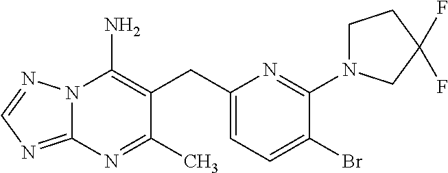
N12C(=NC=N1)N=C(C)C(CC1=CC=C(Br)C(N3CCC(F)(F)C3)=N1)=C2N
